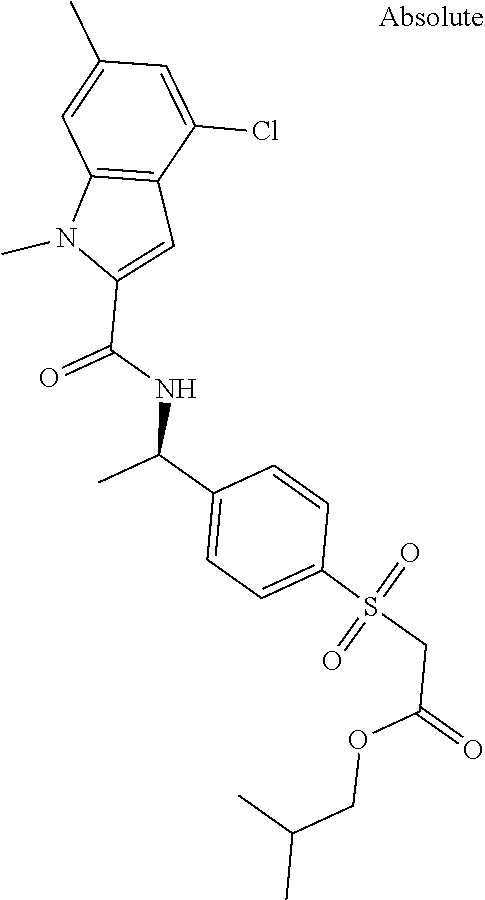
C1=C(Cl)C2=C(C=C1C)N(C)C(C(NC(C1=CC=C(S(CC(=O)OCC(C)C)(=O)=O)C=C1)C)=O)=C2
